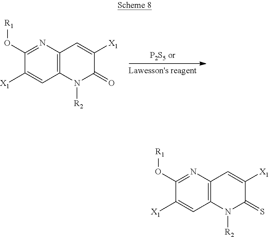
C12=C(N=C(O[R1])C([X1])=C1)C=C([X1])C(=O)N2[R2].C12=C(N=C(O[R1])C([X1])=C1)C=C([X1])C(=S)N2[R2]
